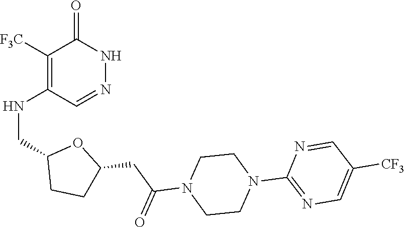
C1([F3C])=C(NCC2CCC(CC(N3CCN(C4=NC=C([CF3])C=N4)CC3)=O)O2)C=NNC1=O
